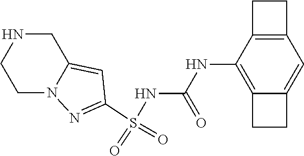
S(NC(NC1=C2C(=CC3=C1CC3)CC2)=O)(=O)(=O)C1=NN2C(=C1)CNCC2
